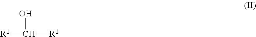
[R1]C(O)[R1]
